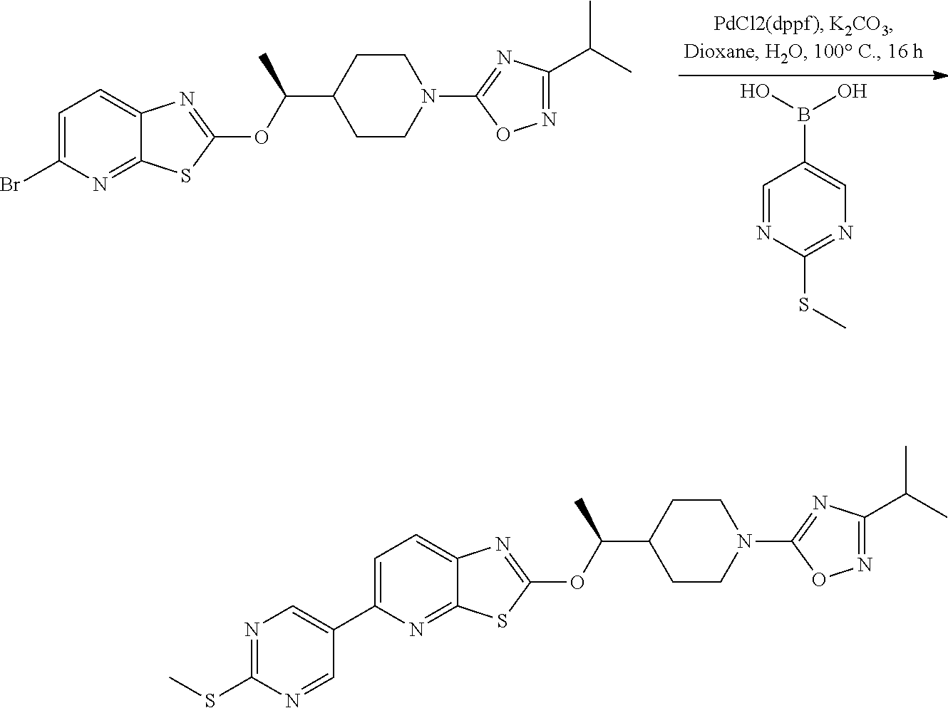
C1=C(Br)N=C2C(=C1)N=C(OC(C)C1CCN(C3=NC(C(C)C)=NO3)CC1)S2.C1=NC(SC)=NC=C1B(O)O.C1=C(C2=CN=C(SC)N=C2)N=C2C(=C1)N=C(OC(C)C1CCN(C3=NC(C(C)C)=NO3)CC1)S2
